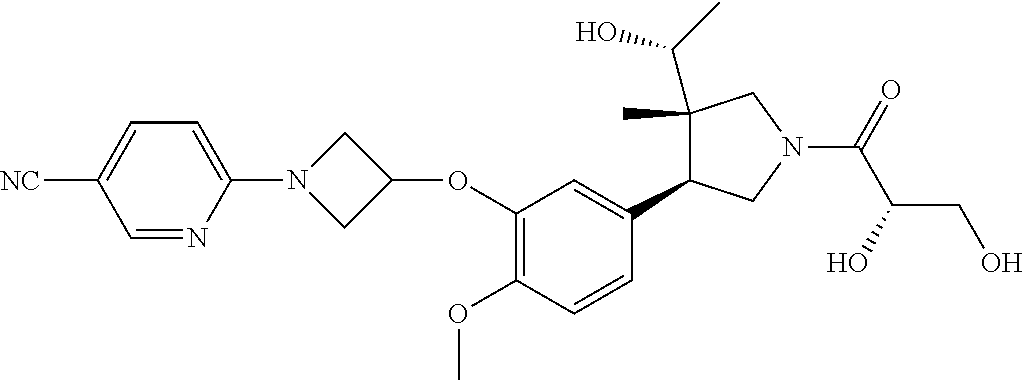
C1=C([NC])C=NC(N2CC(OC3=C(OC)C=CC(C4C(C(O)C)(C)CN(C(C(CO)O)=O)C4)=C3)C2)=C1
